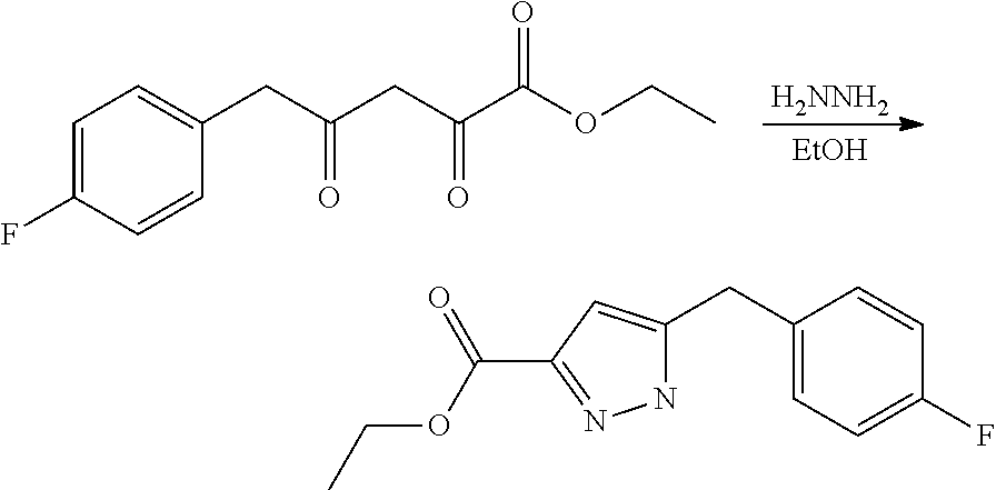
[H2NNH2].[EtOH].C1=C(F)C=CC(CC(CC(C(OCC)=O)=O)=O)=C1.C(C1=NNC(CC2=CC=C(F)C=C2)=C1)(OCC)=O
